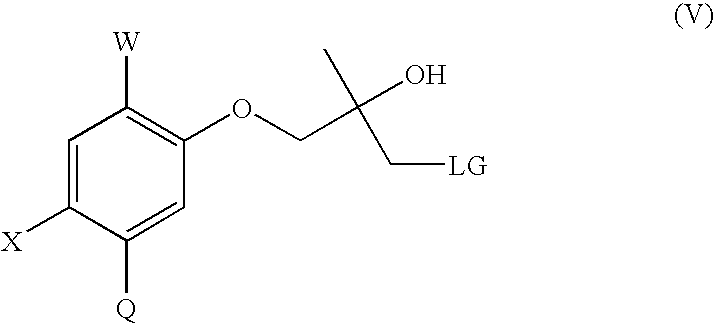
C1=C([X])C([Q])=CC(OCC(O)(C)C[LG])=C1[W]
